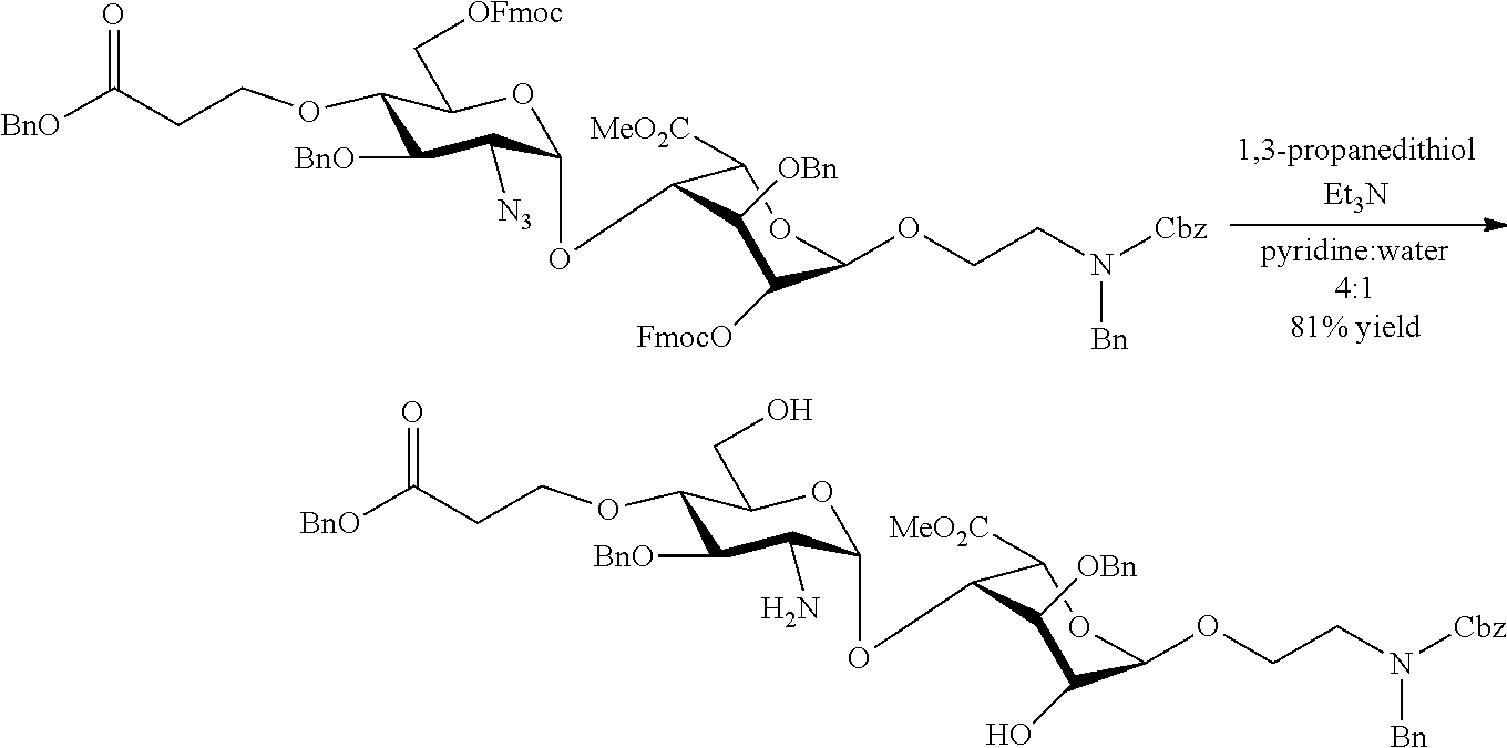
C1(OCCC([BnO])=O)C([BnO])C([N3])C(OC2C([MeO2C])OC(OCCN([Cbz])[Bn])C([FmocO])C2[OBn])OC1C[OFmoc].C1(OCCC([BnO])=O)C([BnO])C(N)C(OC2C([MeO2C])OC(OCCN([Cbz])[Bn])C(O)C2[OBn])OC1CO
